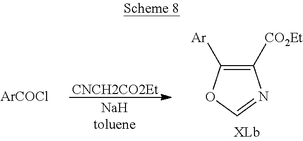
[CNCH2CO2Et].C1([CO2Et])=C([Ar])OC=N1.[ArCOCl]
